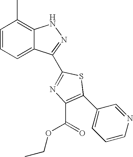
C1=CC=C2C(=C1C)NN=C2C1=NC(C(OCC)=O)=C(C2=CC=CN=C2)S1
